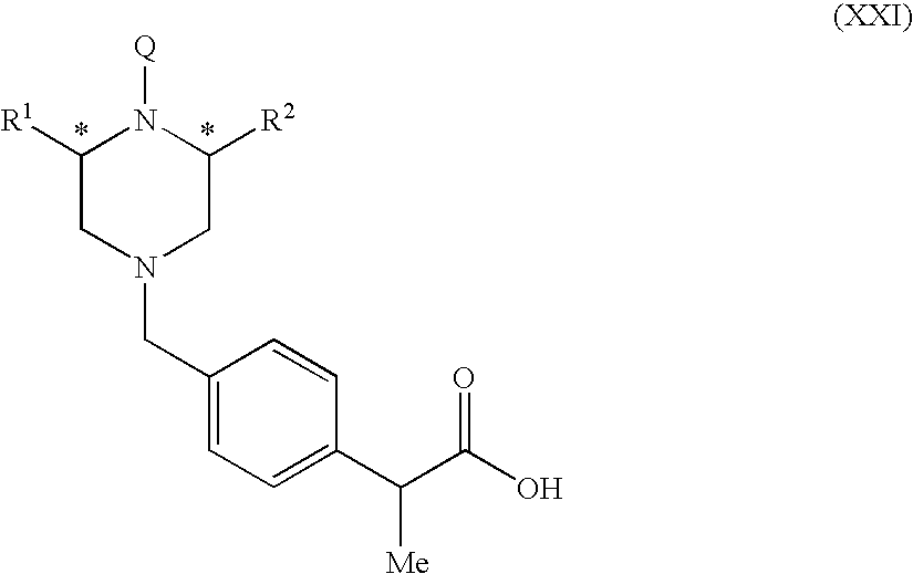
C1([R1])CN(CC2=CC=C(C(C(O)=O)[Me])C=C2)CC([R2])N1[Q]
